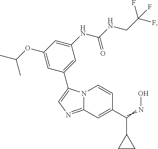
N12C(=NC=C1C1=CC(NC(NCC(F)(F)F)=O)=CC(OC(C)C)=C1)C=C(C(=NO)C1CC1)C=C2
